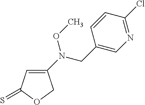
C1(N(CC2=CN=C(Cl)C=C2)OC)=CC(=S)OC1
